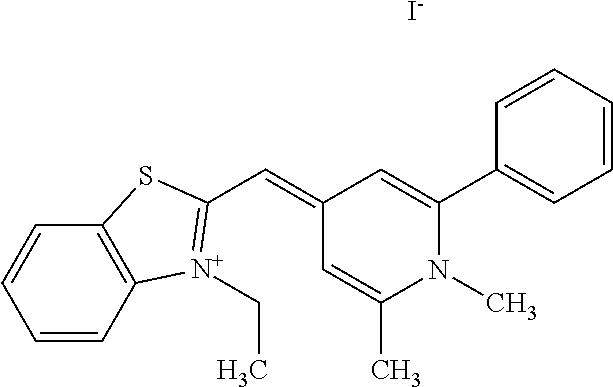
C1=CC2=C(C=C1)SC(C=C1C=C(C)N(C)C(C3=CC=CC=C3)=C1)=[N+]2CC.[I-]
